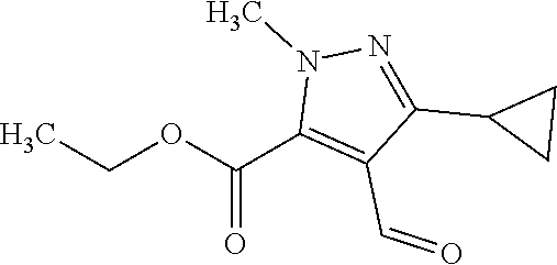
CCOC(C1=C(C=O)C(C2CC2)=NN1C)=O
